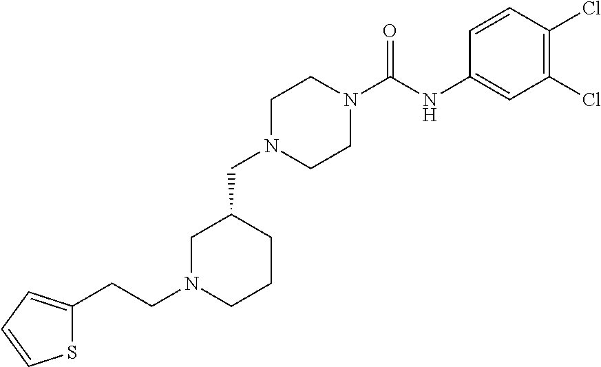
C1N(C(NC2=CC(Cl)=C(Cl)C=C2)=O)CCN(CC2CCCN(CCC3=CC=CS3)C2)C1
